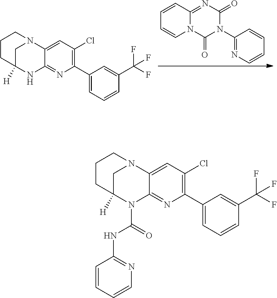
C1=CC2=NC(=O)N(C3=NC=CC=C3)C(=O)N2C=C1.C1N2C3=CC(Cl)=C(C4=CC=CC(C(F)(F)F)=C4)N=C3NC1([H])CCC2.C1C2([H])N(C(=O)NC3=NC=CC=C3)C3=NC(C4=CC=CC(C(F)(F)F)=C4)=C(Cl)C=C3N1CCC2
